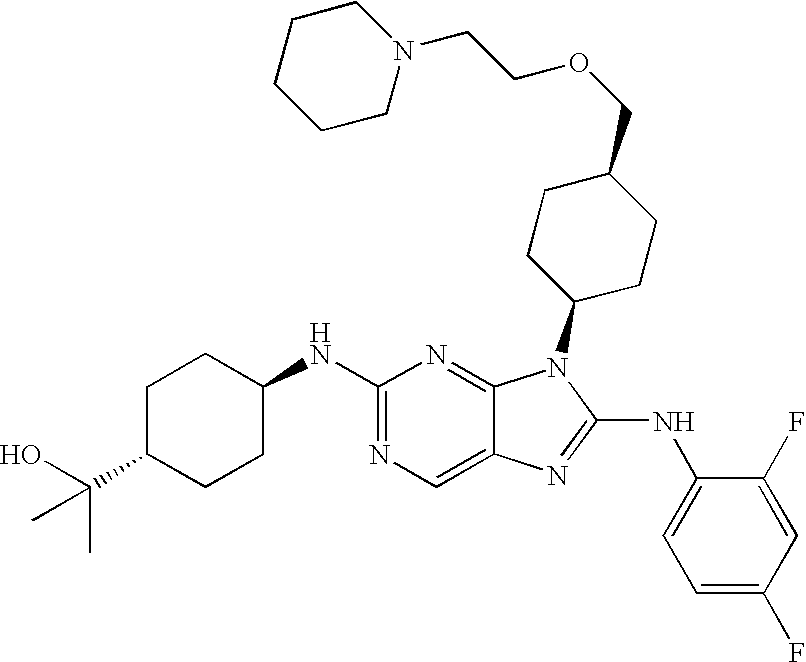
C1(NC2CCC(C(O)(C)C)CC2)=NC=C2C(=N1)N(C1CCC(COCCN3CCCCC3)CC1)C(NC1=CC=C(F)C=C1F)=N2
